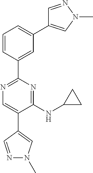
N1=C(C2=CC(C3=CN(C)N=C3)=CC=C2)N=C(NC2CC2)C(C2=CN(C)N=C2)=C1
